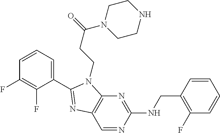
C1(C2=NC3=C(N=C(NCC4=C(F)C=CC=C4)N=C3)N2CCC(N2CCNCC2)=O)=CC=CC(F)=C1F
